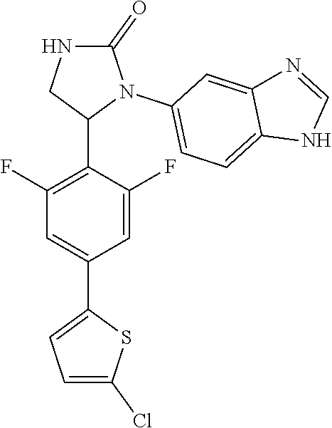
C1(F)=C(C2N(C3=CC=C4C(=C3)N=CN4)C(=O)NC2)C(F)=CC(C2=CC=C(Cl)S2)=C1
